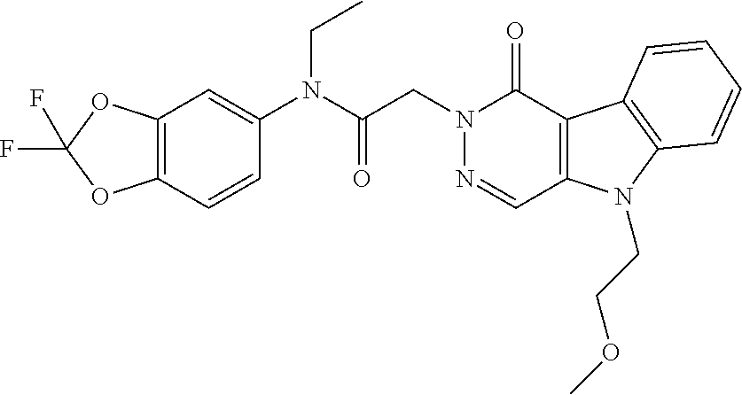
C12=C(OC(F)(F)O1)C=C(N(CC)C(=O)CN1N=CC3=C(C1=O)C1=C(N3CCOC)C=CC=C1)C=C2
